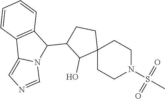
C12(CCN(S(=O)(=O)C)CC1)CCC(C1C3=C(C4=CN=CN14)C=CC=C3)C2O
